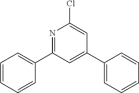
N1=C(C2=CC=CC=C2)C=C(C2=CC=CC=C2)C=C1Cl
